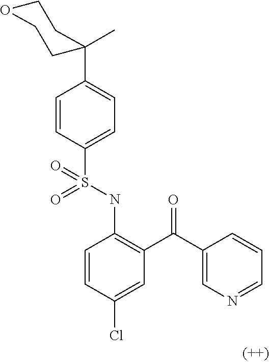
C1=CC(S(NC2=C(C(C3=CN=CC=C3)=O)C=C(Cl)C=C2)(=O)=O)=CC=C1C1(C)CCOCC1
